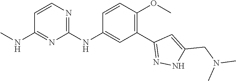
C1(NC2=CC(C3=NNC(CN(C)C)=C3)=C(OC)C=C2)=NC=CC(NC)=N1
